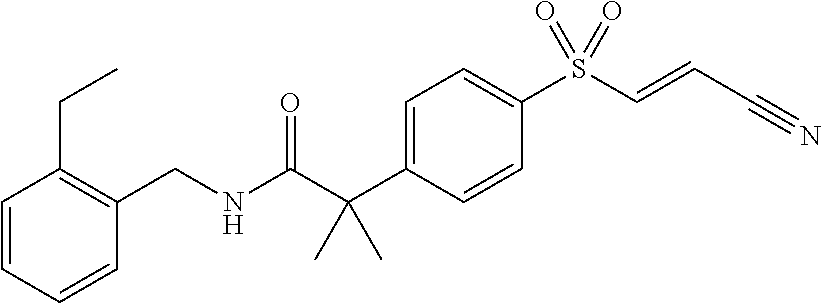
C1(CC)=C(CNC(C(C2=CC=C(S(C=CC#N)(=O)=O)C=C2)(C)C)=O)C=CC=C1
